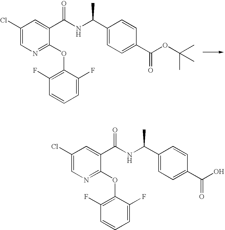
C1(Cl)=CN=C(OC2=C(F)C=CC=C2F)C(C(NC(C2=CC=C(C(OC(C)(C)C)=O)C=C2)C)=O)=C1.C1(Cl)=CN=C(OC2=C(F)C=CC=C2F)C(C(NC(C2=CC=C(C(O)=O)C=C2)C)=O)=C1
